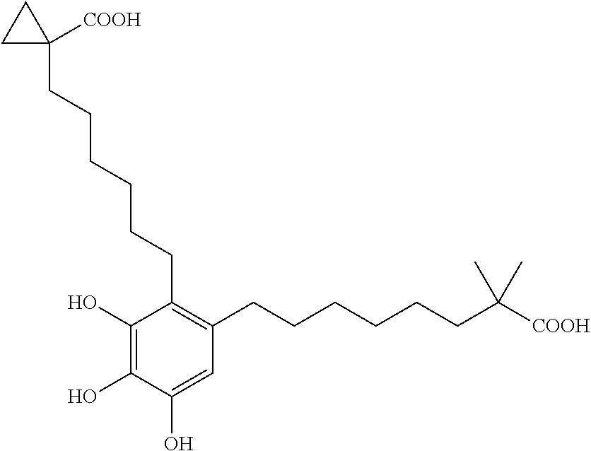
C1(O)=C(O)C(O)=CC(CCCCCCC([COOH])(C)C)=C1CCCCCCC1([COOH])CC1
